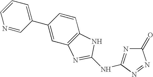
C1=CC=C(C2=CC3=C(C=C2)NC(NC2=NC(=O)N=N2)=N3)C=N1
